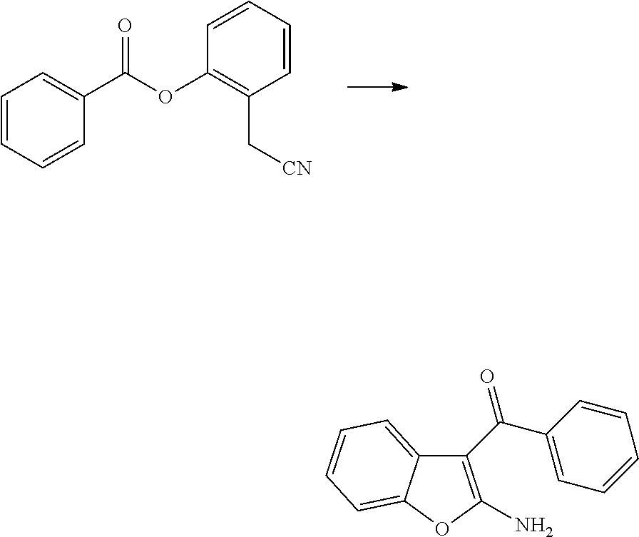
C1=CC=CC(C(OC2=C(C[CN])C=CC=C2)=O)=C1.C1(C(C2=CC=CC=C2)=O)=C(N)OC2=CC=CC=C12
